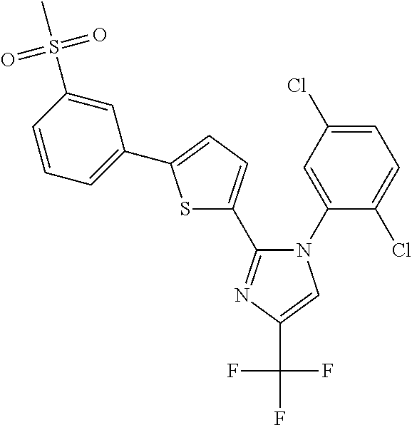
N1(C2=CC(Cl)=CC=C2Cl)C(C2=CC=C(C3=CC=CC(S(C)(=O)=O)=C3)S2)=NC(C(F)(F)F)=C1
